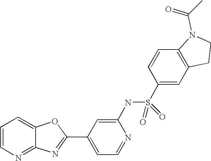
C12=NC=CC=C1OC(C1=CC=NC(NS(C3=CC4=C(C=C3)N(C(C)=O)CC4)(=O)=O)=C1)=N2
